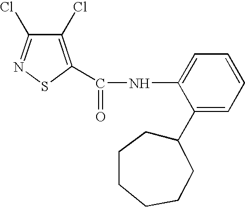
C1(Cl)=C(C(=O)NC2=CC=CC=C2C2CCCCCC2)SN=C1Cl
